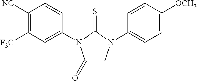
C1(=O)CN(C2=CC=C([OCH3])C=C2)C(=S)N1C1=CC([F3C])=C([NC])C=C1
